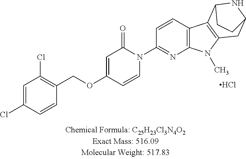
C1=C(Cl)C=CC(COC2=CC(=O)N(C3=NC4=C(C=C3)C3=C(N4C)CC4NC3CC4)C=C2)=C1Cl.Cl
